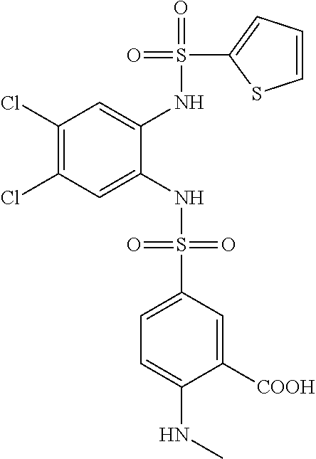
C1(Cl)=C(Cl)C=C(NS(=O)(=O)C2=CC=C(NC)C([COOH])=C2)C(NS(=O)(C2=CC=CS2)=O)=C1
